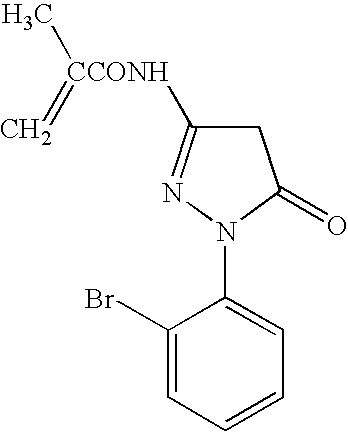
C1C([CCONH](C)=C)=NN(C2=CC=CC=C2Br)C1=O
